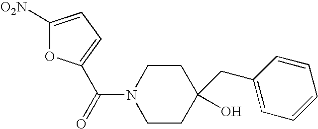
C1(O)(CC2=CC=CC=C2)CCN(C(=O)C2=CC=C([O2N])O2)CC1
